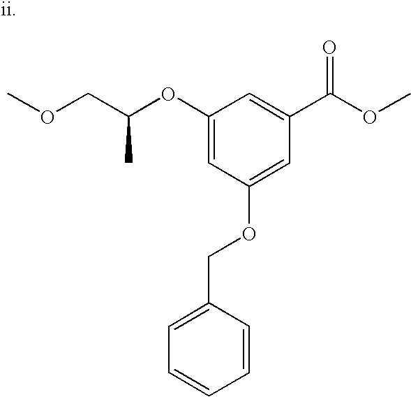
O(C)CC(C)OC1=CC(OCC2=CC=CC=C2)=CC(C(OC)=O)=C1
